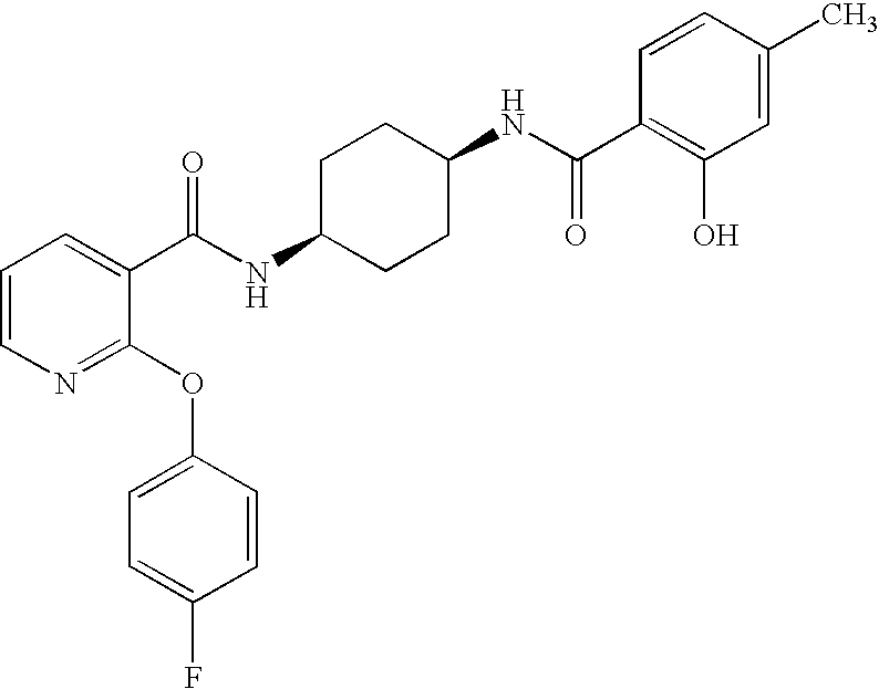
N1=C(OC2=CC=C(F)C=C2)C(C(NC2CCC(NC(=O)C3=C(O)C=C(C)C=C3)CC2)=O)=CC=C1
